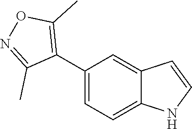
C1(C2=C(C)ON=C2C)=CC=C2C(=C1)C=CN2
